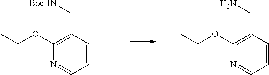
C1(OCC)=C(CN)C=CC=N1.C1(OCC)=C(C[BocHN])C=CC=N1
